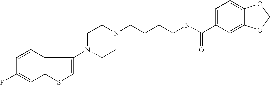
C1(F)=CC2=C(C=C1)C(N1CCN(CCCCNC(C3=CC=C4C(=C3)OCO4)=O)CC1)=CS2
